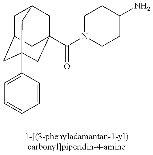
C1C2CC3(C4=CC=CC=C4)CC(C(N4CCC(N)CC4)=O)(CC1C3)C2
